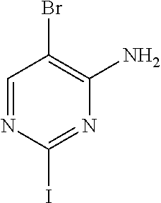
C1=NC(I)=NC(N)=C1Br
